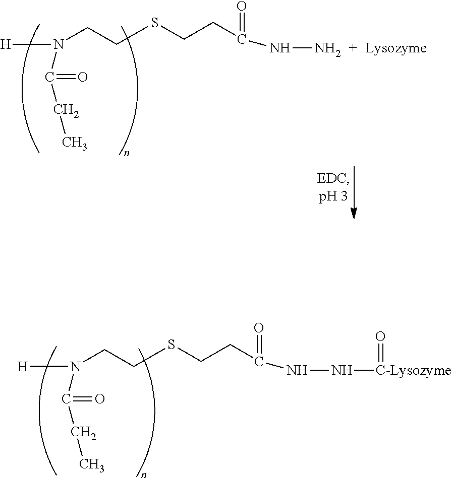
[H]N(CCSCCC(=O)NN[C-Lysozyme]=O)C(=O)CC.[H]N(CCSCCC(=O)NN)C(=O)CC
